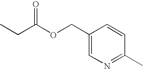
C(C1=CN=C(C)C=C1)OC(CC)=O
